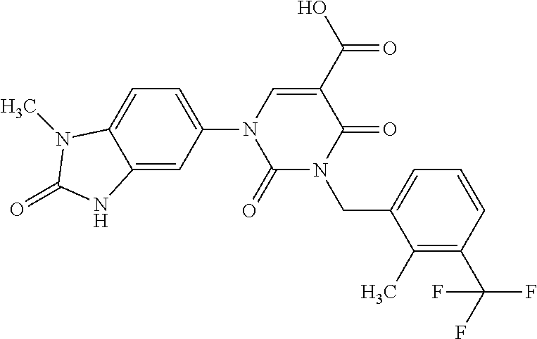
C12=CC(N3C(=O)N(CC4=CC=CC(C(F)(F)F)=C4C)C(=O)C(C(O)=O)=C3)=CC=C1N(C)C(=O)N2
